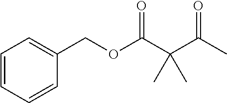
O(C(C(C(C)=O)(C)C)=O)CC1=CC=CC=C1
